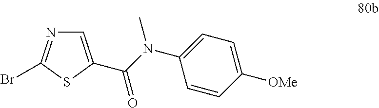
BrC1=NC=C(C(N(C2=CC=C([OMe])C=C2)C)=O)S1
